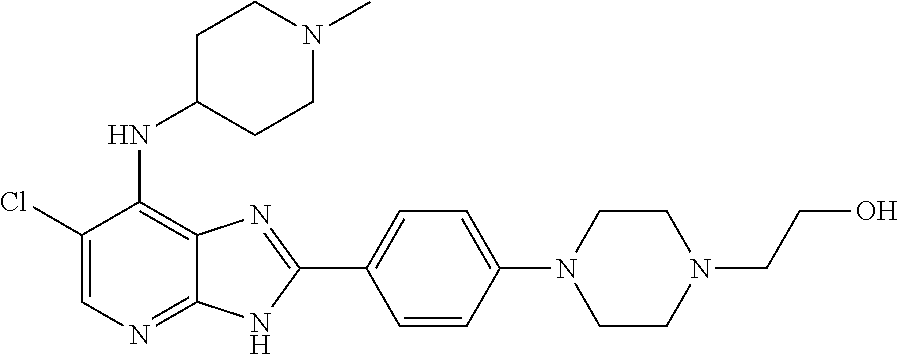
C1(Cl)=CN=C2C(=C1NC1CCN(C)CC1)N=C(C1=CC=C(N3CCN(CCO)CC3)C=C1)N2
